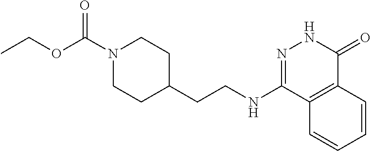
N(C1=NNC(=O)C2=C1C=CC=C2)CCC1CCN(C(OCC)=O)CC1
